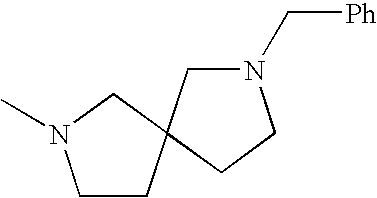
C1N(C)CCC12CCN(C[Ph])C2
